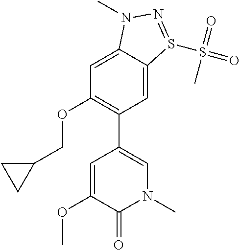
O(C1=CC(C2=C(OCC3CC3)C=C3C(=C2)S(S(=O)(=O)C)=NN3C)=CN(C)C1=O)C
